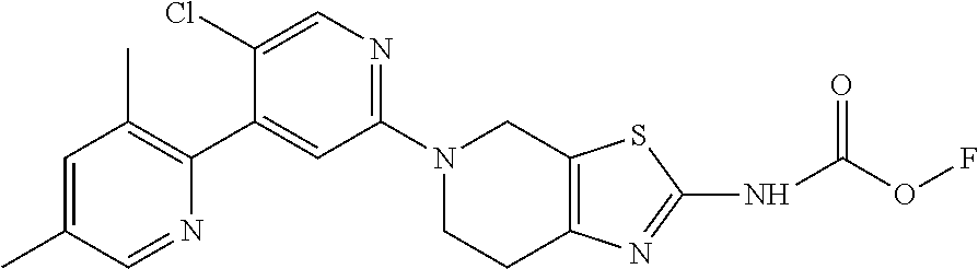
N1(C2=NC=C(Cl)C(C3=C(C)C=C(C)C=N3)=C2)CCC2=C(C1)SC(NC(OF)=O)=N2
